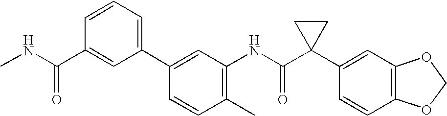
C1(C2=CC=CC(C(NC)=O)=C2)=CC(NC(C2(C3=CC4=C(C=C3)OCO4)CC2)=O)=C(C)C=C1
